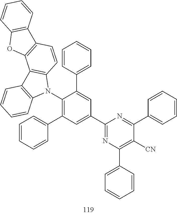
C1(N2C3=C(C4=C2C=CC=C4)C2=C(C=C3)C3=C(O2)C=CC=C3)=C(C2=CC=CC=C2)C=C(C2=NC(C3=CC=CC=C3)=C([CN])C(C3=CC=CC=C3)=N2)C=C1C1=CC=CC=C1
